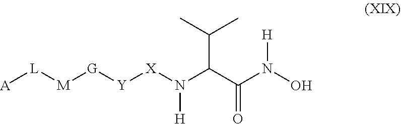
[A][L][M][G][Y][X]N(C(C(N(O)[H])=O)C(C)C)[H]
